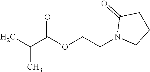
CC(C(OCCN1CCCC1=O)=O)C
